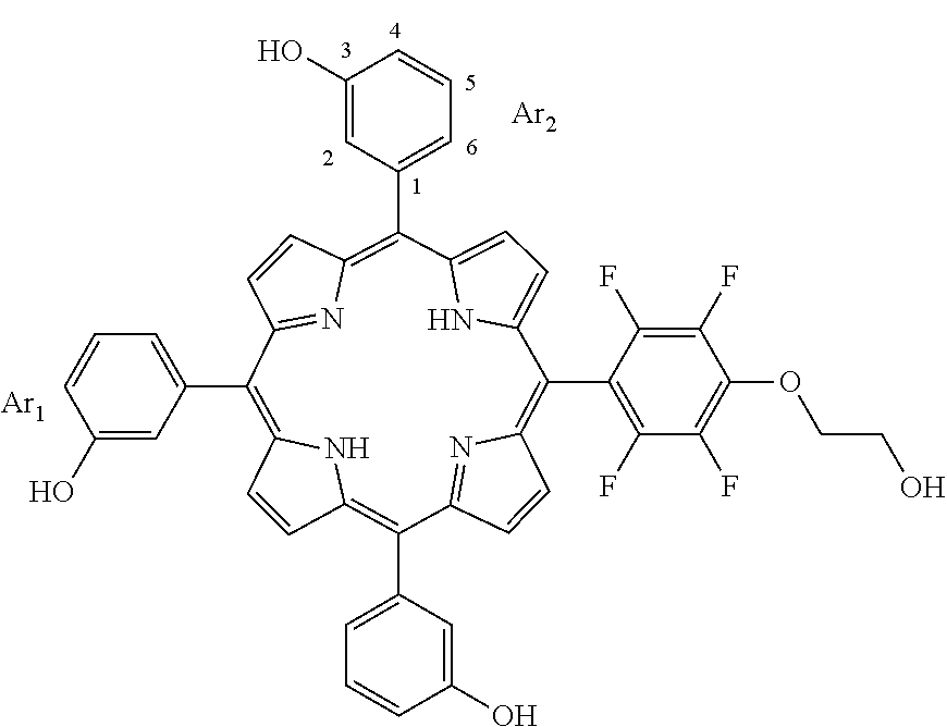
C1=CC2=C(C3=CC=CC(O)=C3)C3=NC(=C(C4=C(F)C(F)=C(OCCO)C(F)=C4F)C4=CC=C(N4)C(C4=CC=CC(O)=C4)=C4C=CC(=N4)C(C4=CC=CC(O)=C4)=C1N2)C=C3.[Ar1].[Ar2]
